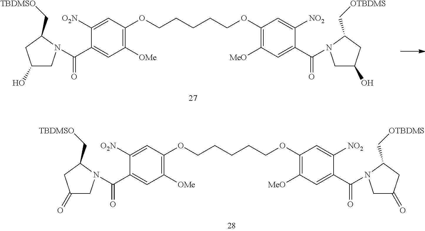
C1(C(=O)N2CC(O)CC2C[TBDMSO])=CC([OMe])=C(OCCCCCOC2=C([MeO])C=C(C(=O)N3CC(O)CC3C[OTBDMS])C([NO2])=C2)C=C1[O2N].C1(C(=O)N2CC(=O)CC2C[TBDMSO])=CC([OMe])=C(OCCCCCOC2=C([MeO])C=C(C(=O)N3CC(=O)CC3C[OTBDMS])C([NO2])=C2)C=C1[O2N]
